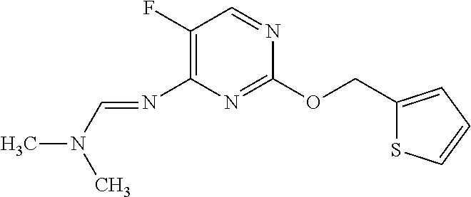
C1(COC2=NC(N=CN(C)C)=C(F)C=N2)=CC=CS1
